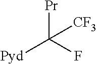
[Pr]C(F)([Pyd])[CF3]
